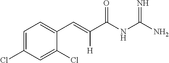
C1=C(Cl)C=C(Cl)C(C=C(C(NC(N)=N)=O)[H])=C1
